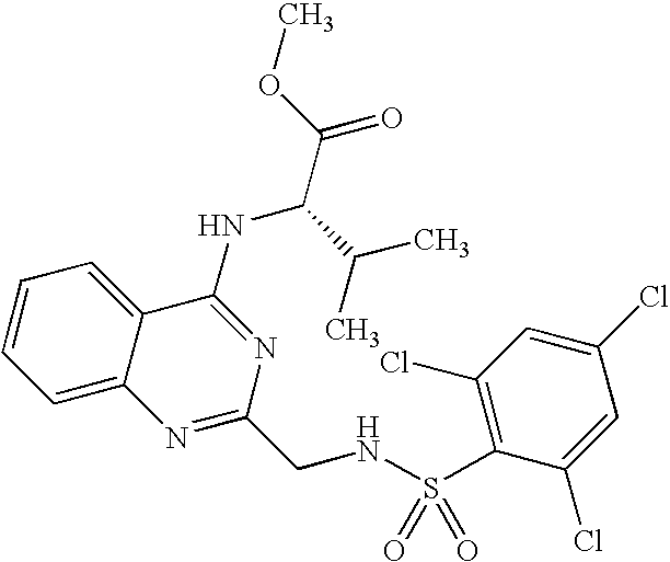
C1=CC=C2C(=C1)C(NC(C(C)C)C(=O)OC)=NC(CNS(=O)(=O)C1=C(Cl)C=C(Cl)C=C1Cl)=N2
